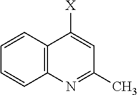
N1=C(C)C=C([X])C2=C1C=CC=C2
